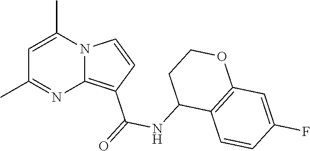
C1(C)=NC2=C(C(=O)NC3C4=C(OCC3)C=C(F)C=C4)C=CN2C(C)=C1
